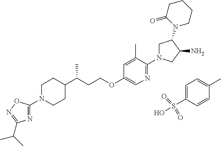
N1(C2=NC(C(C)C)=NO2)CCC(C(CCOC2=CN=C(N3CC(N4CCCCC4=O)C(N)C3)C(C)=C2)C)CC1.C1=C(S(O)(=O)=O)C=CC(C)=C1
